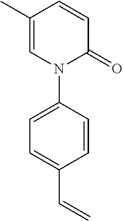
C1(C)=CN(C2=CC=C(C=C)C=C2)C(=O)C=C1
